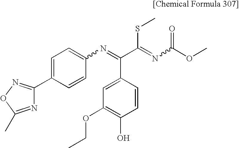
N1=C(C)ON=C1C1=CC=C(N=C(C(=NC(OC)=O)SC)C2=CC(OCC)=C(O)C=C2)C=C1
